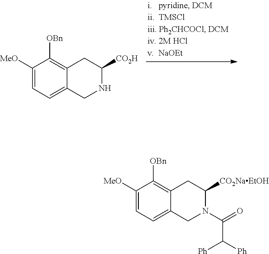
C1([MeO])=CC=C2C(=C1[OBn])CC([CO2H])NC2.C1([MeO])=CC=C2C(=C1[OBn])CC([CO2NaEtOH])N(C(=O)C([Ph])[Ph])C2
